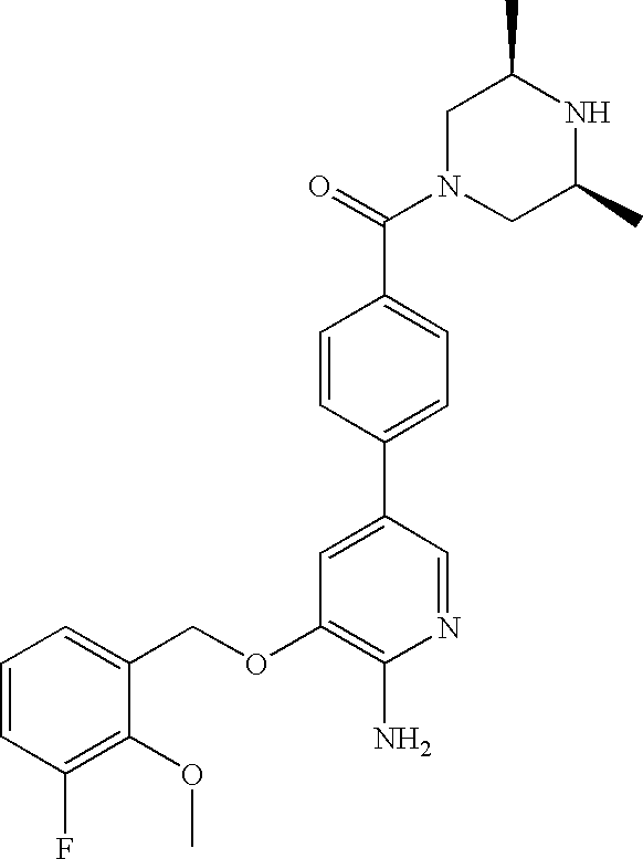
C1=CC(F)=C(OC)C(COC2=C(N)N=CC(C3=CC=C(C(=O)N4CC(C)NC(C)C4)C=C3)=C2)=C1
